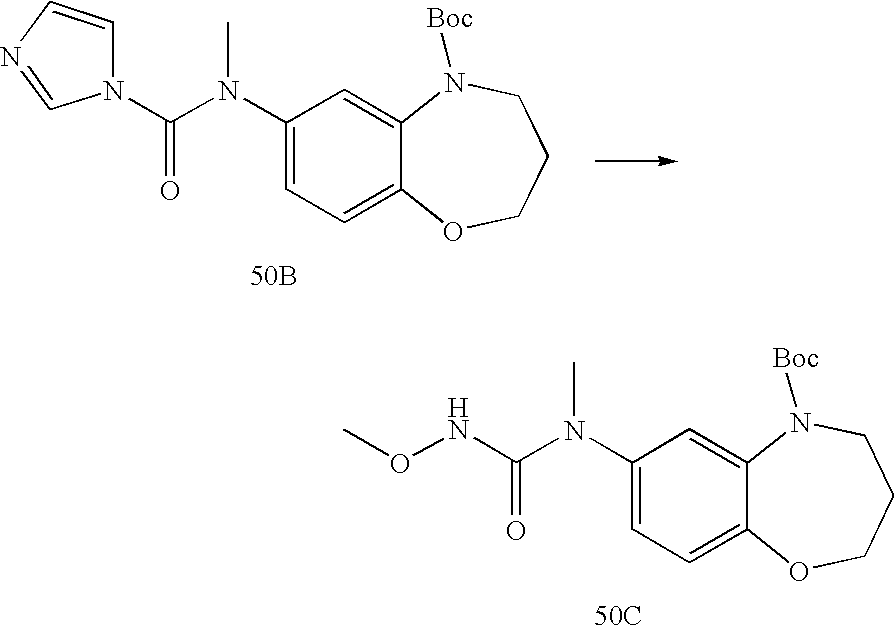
C1(N(C(N2C=CN=C2)=O)C)=CC=C2C(=C1)N([Boc])CCCO2.[50B].C1(N(C(NOC)=O)C)=CC=C2C(=C1)N([Boc])CCCO2.[50C]
